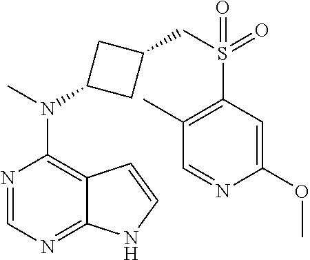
N1=CN=C2C(=C1N(C)C1CC(CS(=O)(C3=C(C)C=NC(OC)=C3)=O)C1)C=CN2
